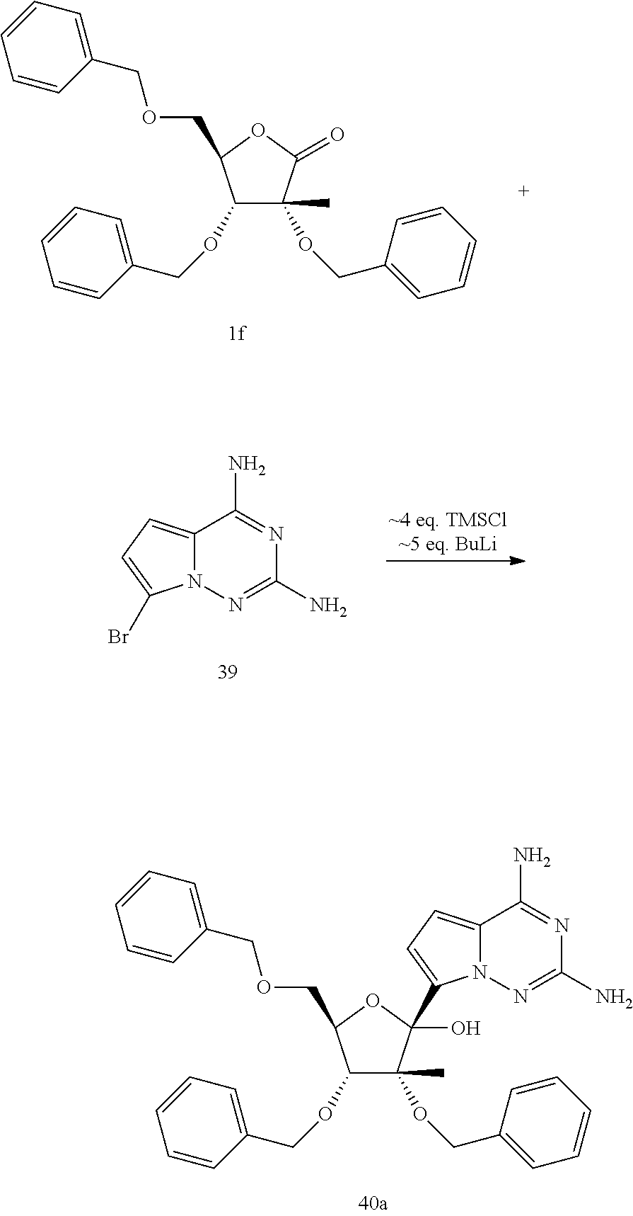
C1(OCC2=CC=CC=C2)C(C)(OCC2=CC=CC=C2)C(O)(C2=CC=C3N2N=C(N)N=C3N)OC1COCC1=CC=CC=C1.C1(OCC2=CC=CC=C2)C(C)(OCC2=CC=CC=C2)C(=O)OC1COCC1=CC=CC=C1.N12C(=CC=C1Br)C(N)=NC(N)=N2
